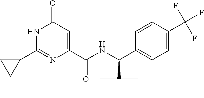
C1(=O)C=C(C(NC(C2=CC=C(C(F)(F)F)C=C2)C(C)(C)C)=O)N=C(C2CC2)N1
